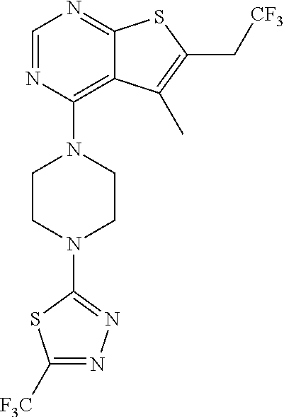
C1=NC(N2CCN(C3=NN=C([F3C])S3)CC2)=C2C(=N1)SC(C[CF3])=C2C
